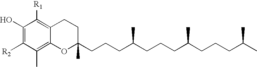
C1(O)=C([R2])C(C)=C2C(=C1[R1])CCC(C)(CCCC(CCCC(CCCC(C)C)C)C)O2
